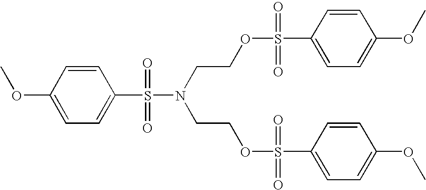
COC1=CC=C(S(N(CCOS(C2=CC=C(OC)C=C2)(=O)=O)CCOS(C2=CC=C(OC)C=C2)(=O)=O)(=O)=O)C=C1
